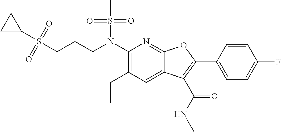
S(CCCN(C1=C(CC)C=C2C(=N1)OC(C1=CC=C(F)C=C1)=C2C(NC)=O)S(C)(=O)=O)(C1CC1)(=O)=O
